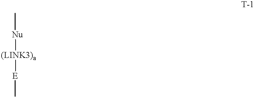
[Nu]([(LINK3)a][E]C)C
